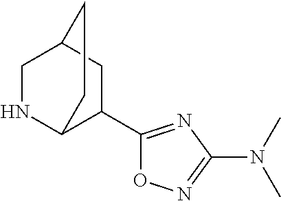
N1C2C(C3=NC(N(C)C)=NO3)CC(C1)CC2
